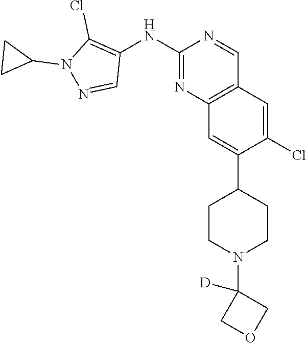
C12=C(C=C(Cl)C(C3CCN(C4([D])COC4)CC3)=C1)C=NC(NC1=C(Cl)N(C3CC3)N=C1)=N2
